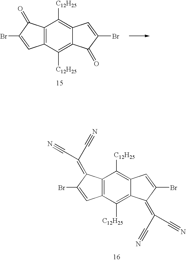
C12=C(C([C12H25])=C3C(=C1[C12H25])C=C(Br)C3=O)C=C(Br)C2=O.C12=C(C([C12H25])=C3C(=C1[C12H25])C=C(Br)C3=C(C#N)C#N)C=C(Br)C2=C(C#N)C#N
